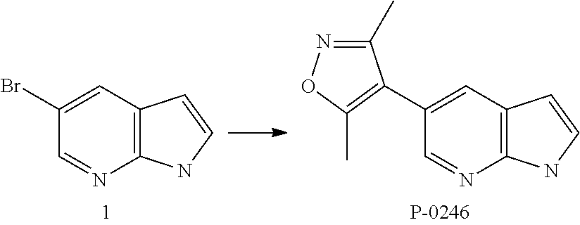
C12=C(C=C(Br)C=N1)C=CN2.C12=C(C=C(C3=C(C)ON=C3C)C=N1)C=CN2
